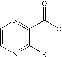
C1=CN=C(Br)C(C(OC)=O)=N1
